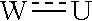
[U]:[W]
